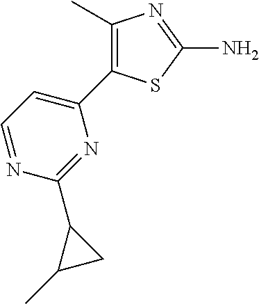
C1=NC(C2C(C)C2)=NC(C2=C(C)N=C(N)S2)=C1
